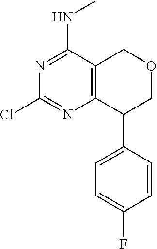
N1=C(NC)C2=C(N=C1Cl)C(C1=CC=C(F)C=C1)COC2
